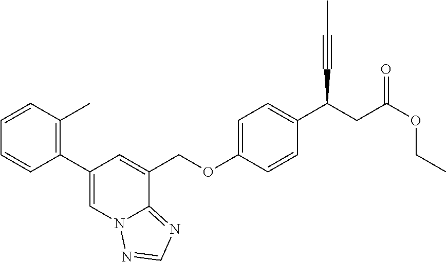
C1=CC(C)=C(C2=CN3C(=NC=N3)C(COC3=CC=C(C(CC(OCC)=O)C#CC)C=C3)=C2)C=C1
